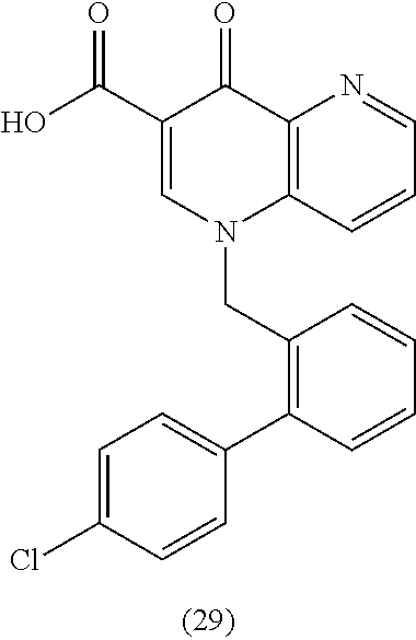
C1(C(O)=O)=CN(CC2=C(C3=CC=C(Cl)C=C3)C=CC=C2)C2=C(C1=O)N=CC=C2
